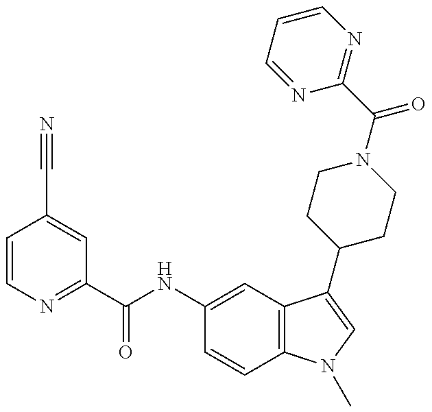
C1=CN=C(C(NC2=CC3=C(C=C2)N(C)C=C3C2CCN(C(=O)C3=NC=CC=N3)CC2)=O)C=C1C#N
